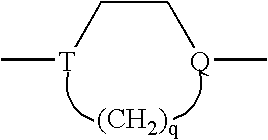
[T](CC[Q]C)C
